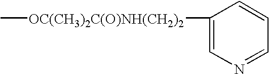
C[OC(CH3)2C(O)NH(CH2)2]C1=CN=CC=C1
